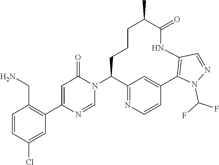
C1=NC(C2=C(CN)C=CC(Cl)=C2)=CC(=O)N1C1C2=NC=CC(=C2)C2=C(NC(=O)C(C)CCC1)C=NN2C(F)F
